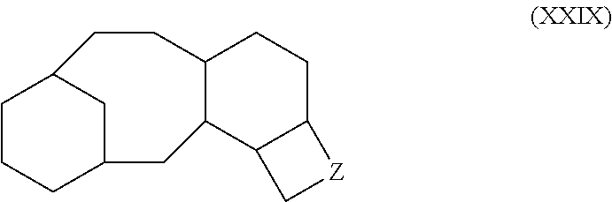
C12C(C3C(CC1)[Z]C3)CC1CCCC(CC2)C1
